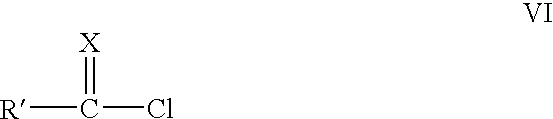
[R]C(Cl)=[X]
